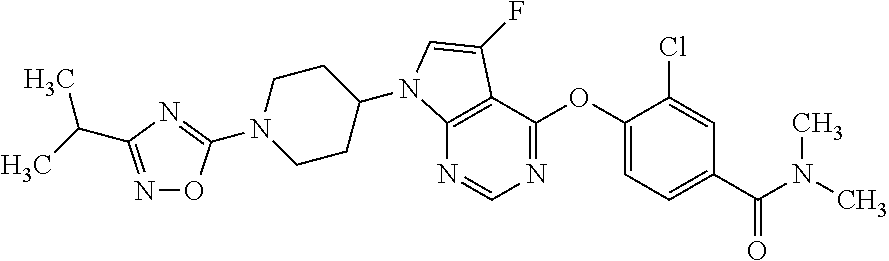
N1=CN=C(OC2=CC=C(C(N(C)C)=O)C=C2Cl)C2=C1N(C1CCN(C3=NC(C(C)C)=NO3)CC1)C=C2F
